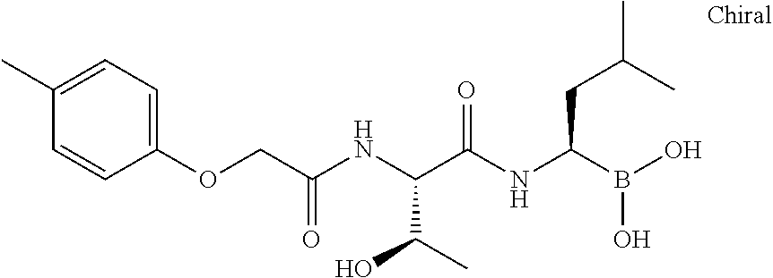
C(C(NC(C(NC(B(O)O)CC(C)C)=O)C(C)O)=O)OC1=CC=C(C)C=C1
